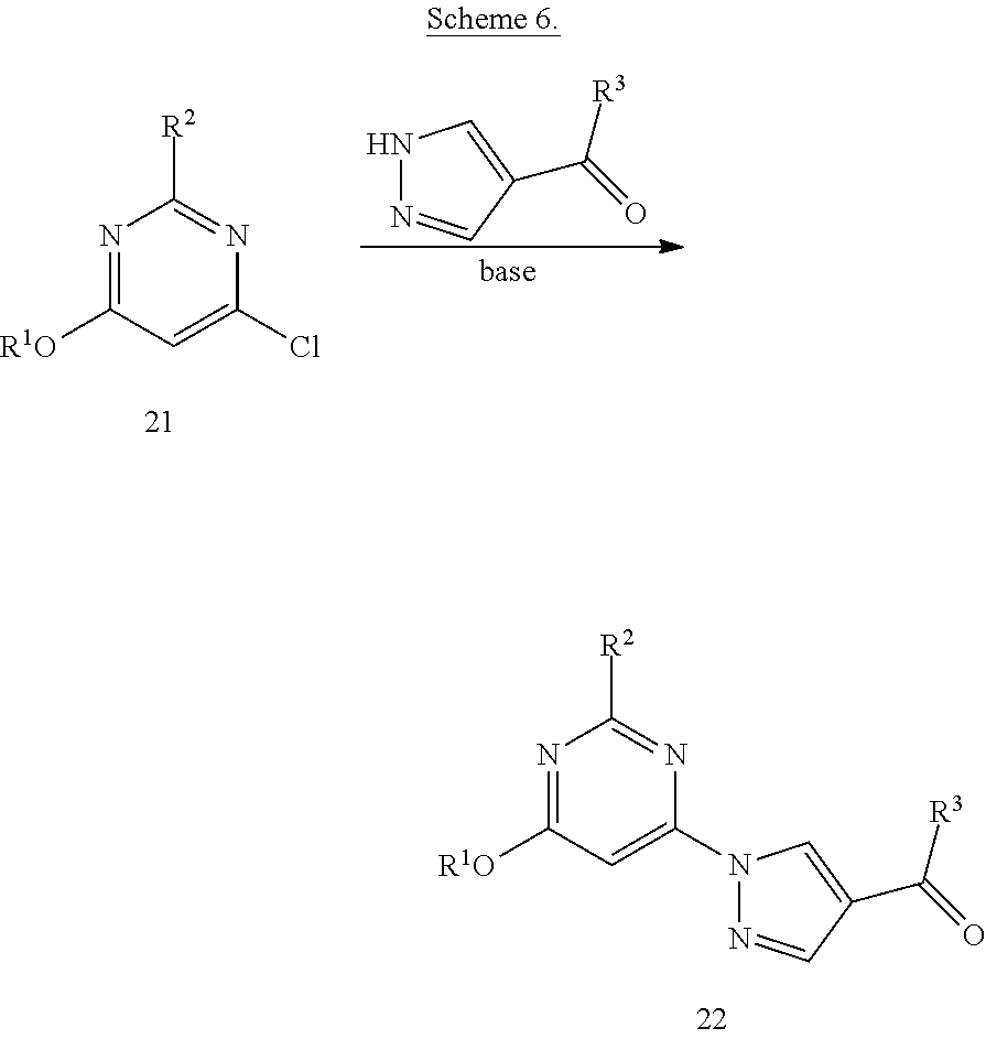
N1=C([R1O])C=C(Cl)N=C1[R2].N1N=CC(C(=O)[R3])=C1.N1=C([R1O])C=C(N2N=CC(C(=O)[R3])=C2)N=C1[R2]
